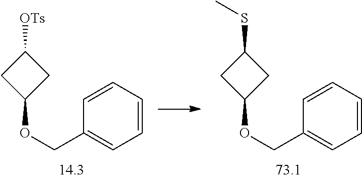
[OTs]C1CC(OCC2=CC=CC=C2)C1.S(C1CC(OCC2=CC=CC=C2)C1)C
